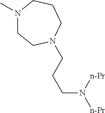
N1(C)CCN(CCCN([n-Pr])[n-Pr])CCC1
